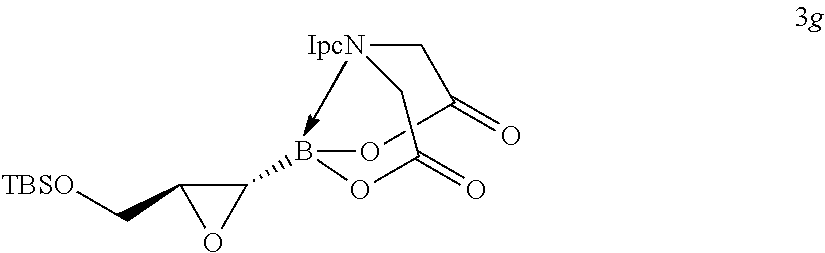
O1B(C2C(C[TBSO])O2)OC(=O)C[IpcN]CC1=O
